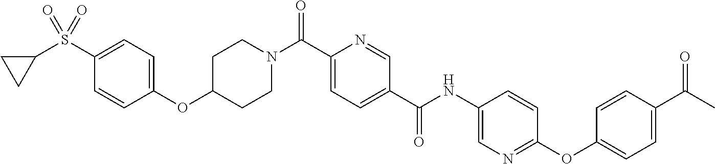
C1(S(=O)(C2CC2)=O)=CC=C(OC2CCN(C(C3=CC=C(C(NC4=CN=C(OC5=CC=C(C(=O)C)C=C5)C=C4)=O)C=N3)=O)CC2)C=C1
